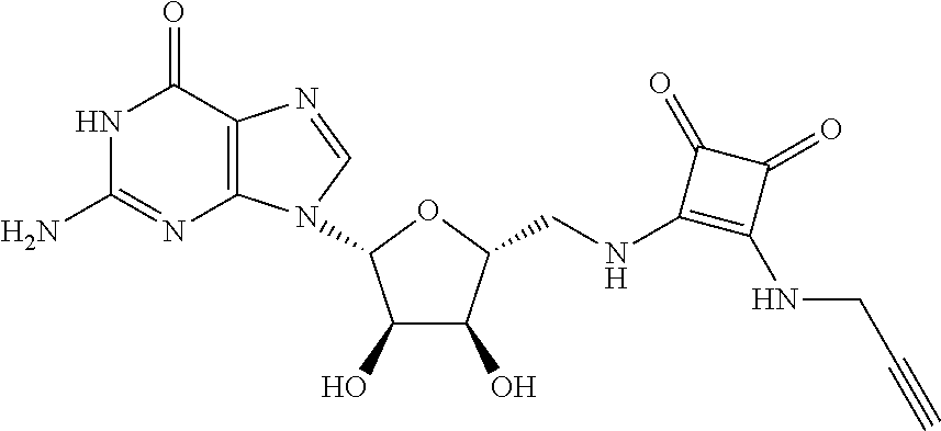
C12=C(C(=O)NC(N)=N1)N=CN2C1C(O)C(O)C(CNC2=C(NCC#C)C(=O)C2=O)O1
